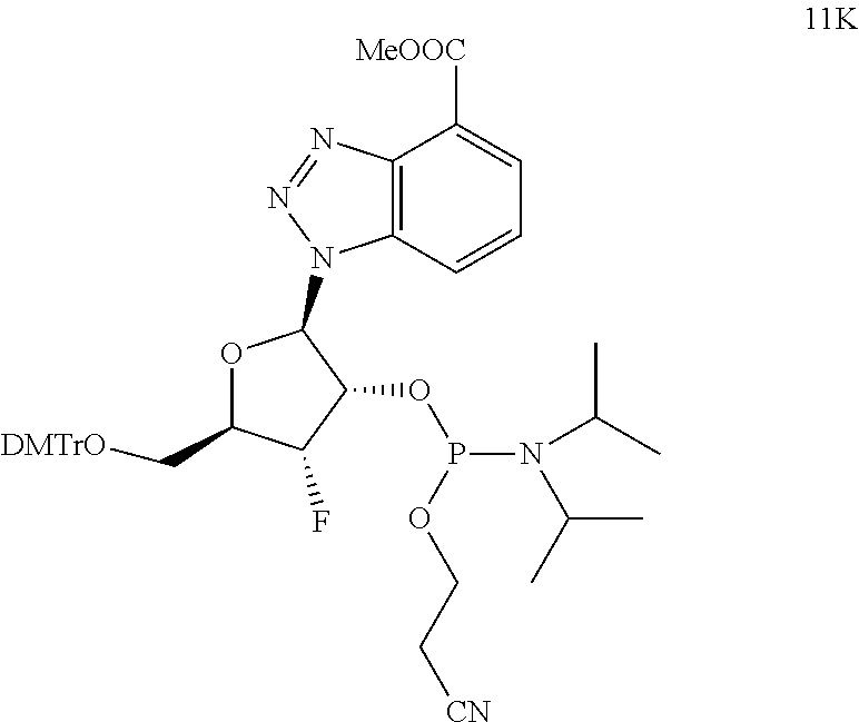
C12=C(C=CC=C1[MeOOC])N(C1OC(C[DMTrO])C(F)C1OP(OCC[CN])N(C(C)C)C(C)C)N=N2
